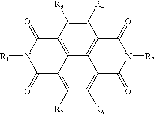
C12=C3C(=C([R5])C([R6])=C4C3=C(C([R4])=C1[R3])C(=O)N([R2])C4=O)C(=O)N([R1])C2=O
